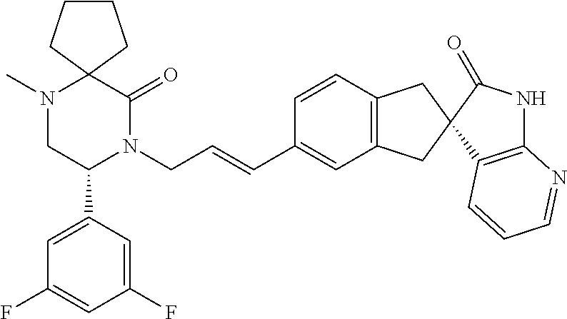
C12(N(C)CC(C3=CC(F)=CC(F)=C3)N(CC=CC3=CC4=C(C=C3)CC3(C4)C4=C(NC3=O)N=CC=C4)C1=O)CCCC2
